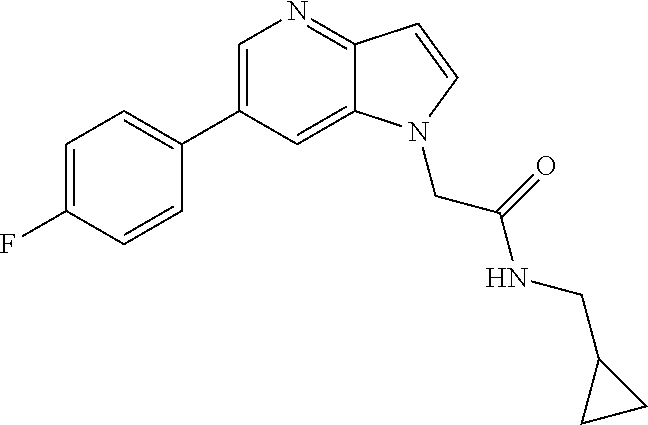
C1(C2=CN=C3C(=C2)N(CC(NCC2CC2)=O)C=C3)=CC=C(F)C=C1
